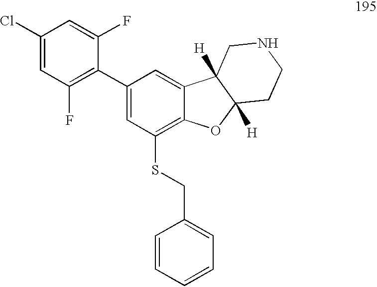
C1(Cl)=CC(F)=C(C2=CC(SCC3=CC=CC=C3)=C3C(=C2)C2([H])C([H])(O3)CCNC2)C(F)=C1
